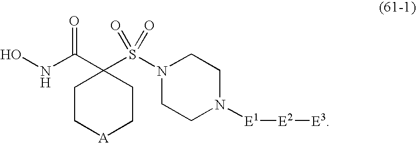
ONC(C1(S(N2CCN([E1][E2][E3])CC2)(=O)=O)CC[A]CC1)=O
